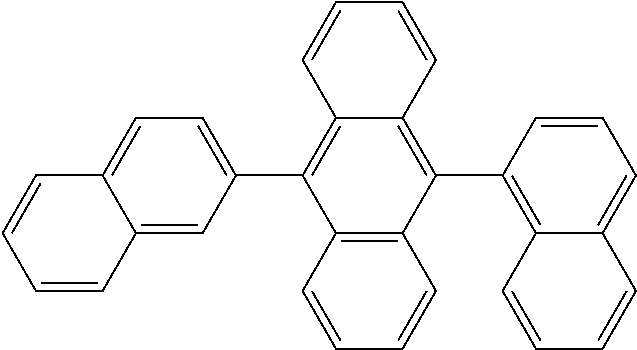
C12=CC(C3=C4C(=C(C5=C6C(=CC=C5)C=CC=C6)C5=C3C=CC=C5)C=CC=C4)=CC=C1C=CC=C2
